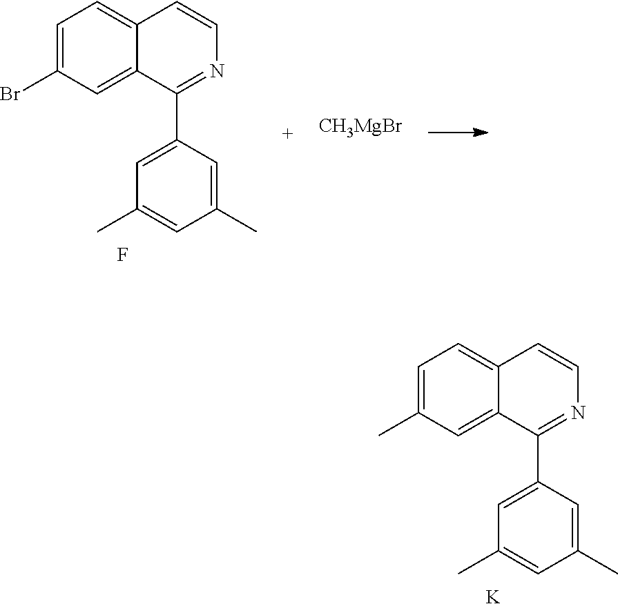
[K].C1=C(C)C=C2C(=C1)C=CN=C2C1=CC(C)=CC(C)=C1.F.[CH3MgBr].C1=C(Br)C=C2C(=C1)C=CN=C2C1=CC(C)=CC(C)=C1
